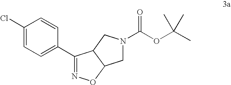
C1=CC(C2=NOC3C2CN(C(OC(C)(C)C)=O)C3)=CC=C1Cl
